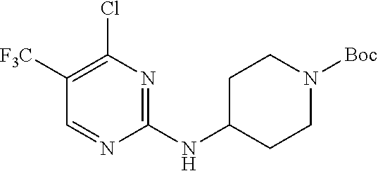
C1(Cl)=C([F3C])C=NC(NC2CCN([Boc])CC2)=N1
